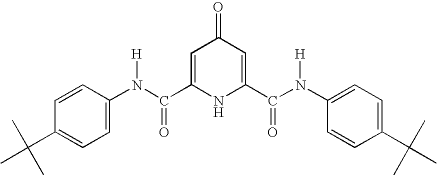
C1=C(C(N(C2=CC=C(C(C)(C)C)C=C2)[H])=O)NC(C(N(C2=CC=C(C(C)(C)C)C=C2)[H])=O)=CC1=O
